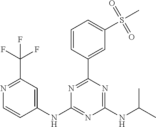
C1(NC2=NC(NC(C)C)=NC(C3=CC(S(C)(=O)=O)=CC=C3)=N2)=CC(C(F)(F)F)=NC=C1
